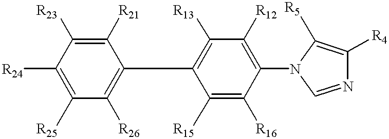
[R24]C1=C([R25])C([R26])=C(C2=C([R13])C([R12])=C(N3C=NC([R4])=C3[R5])C([R16])=C2[R15])C([R21])=C1[R23]
